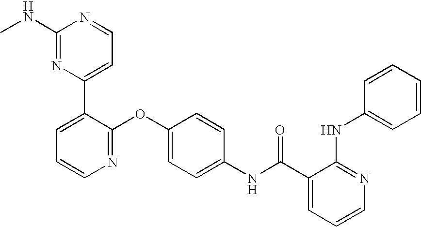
C1(NC)=NC(C2=CC=CN=C2OC2=CC=C(NC(C3=CC=CN=C3NC3=CC=CC=C3)=O)C=C2)=CC=N1
